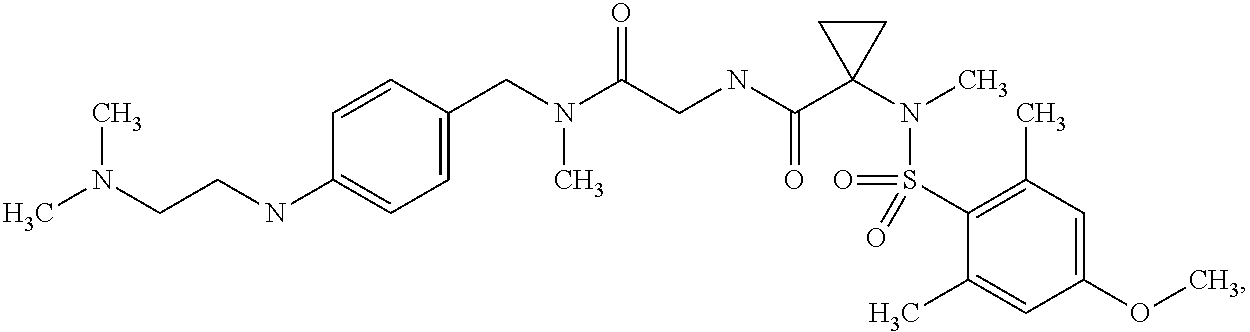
C1(CN(C(CNC(C2(N(C)S(C3=C(C)C=C(OC)C=C3C)(=O)=O)CC2)=O)=O)C)=CC=C(NCCN(C)C)C=C1
